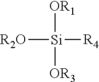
[R2O][Si]([OR1])([R4])[OR3]
